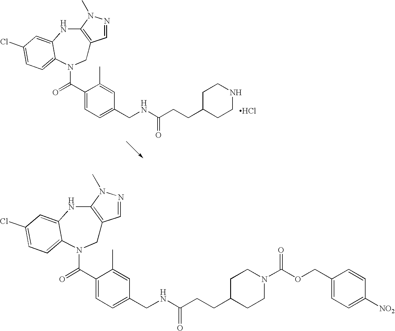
C1=NN(C)C2=C1CN(C(=O)C1=CC=C(CNC(CCC3CCNCC3)=O)C=C1C)C1=CC=C(Cl)C=C1N2.Cl.C1=NN(C)C2=C1CN(C(=O)C1=CC=C(CNC(CCC3CCN(C(OCC4=CC=C([NO2])C=C4)=O)CC3)=O)C=C1C)C1=CC=C(Cl)C=C1N2
